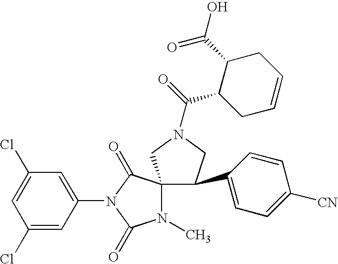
ClC1=CC(Cl)=CC(N2C(=O)C3(N(C)C2=O)C(C2=CC=C([CN])C=C2)CN(C(C2CC=CCC2C(O)=O)=O)C3)=C1
